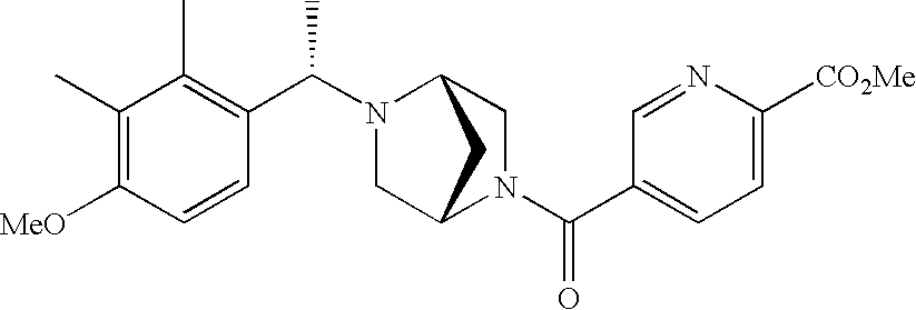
C1=C([CO2Me])N=CC(C(N2CC3N(C(C4=C(C)C(C)=C([MeO])C=C4)C)CC2C3)=O)=C1
